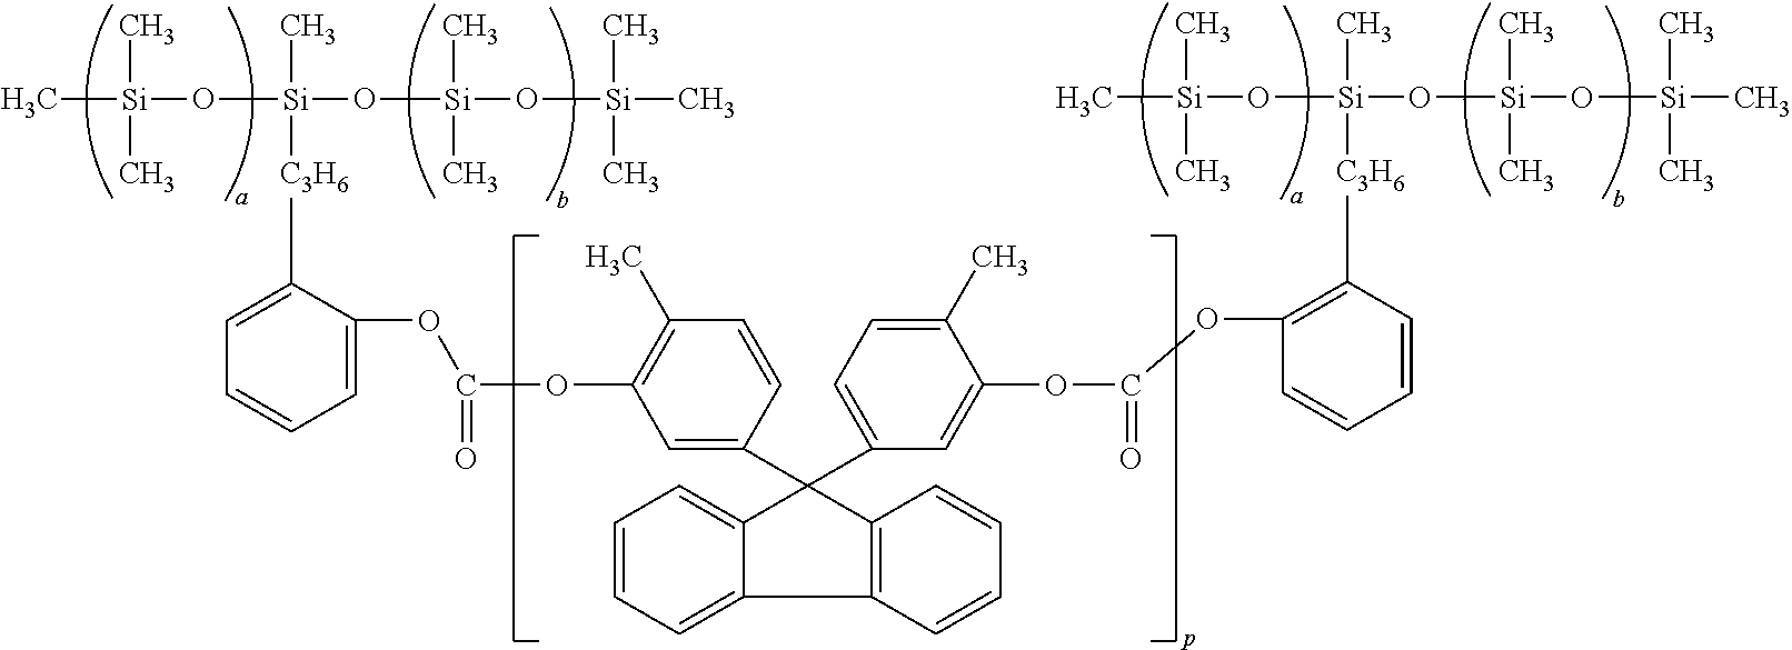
C[Si](O[Si](C)([C3H6]C1=CC=CC=C1OC(OC1=C(C)C=CC(C2(C3=CC=C(C)C(OC(=O)OC4=C([C3H6][Si](O[Si](C)(C)C)(C)O[Si](C)(C)O[Si](C)(C)C)C=CC=C4)=C3)C3=C(C4=CC=CC=C24)C=CC=C3)=C1)=O)O[Si](C)(C)O[Si](C)(C)C)(C)C
